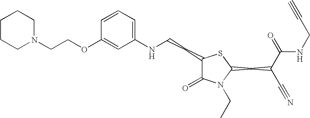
C1=CC=C(NCCC2C(=O)N(CC)C(CC(C#N)C(=O)NCC#C)S2)C=C1OCCN1CCCCC1
